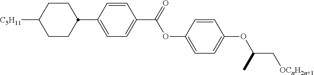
C1=CC(C2CCC([C5H11])CC2)=CC=C1C(OC1=CC=C(OC(C[OCnH2n+1])C)C=C1)=O
